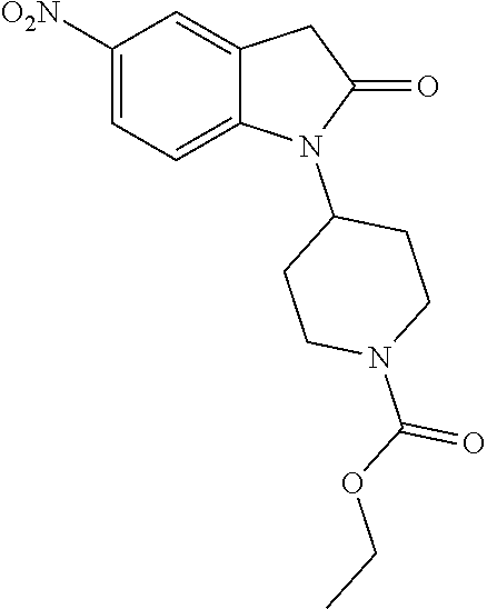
C1([O2N])=CC=C2C(=C1)CC(=O)N2C1CCN(C(OCC)=O)CC1
